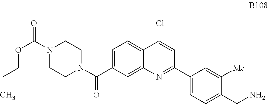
C1=C(C(N2CCN(C(=O)OCCC)CC2)=O)C=C2C(=C1)C(Cl)=CC(C1=CC=C(CN)C([Me])=C1)=N2
